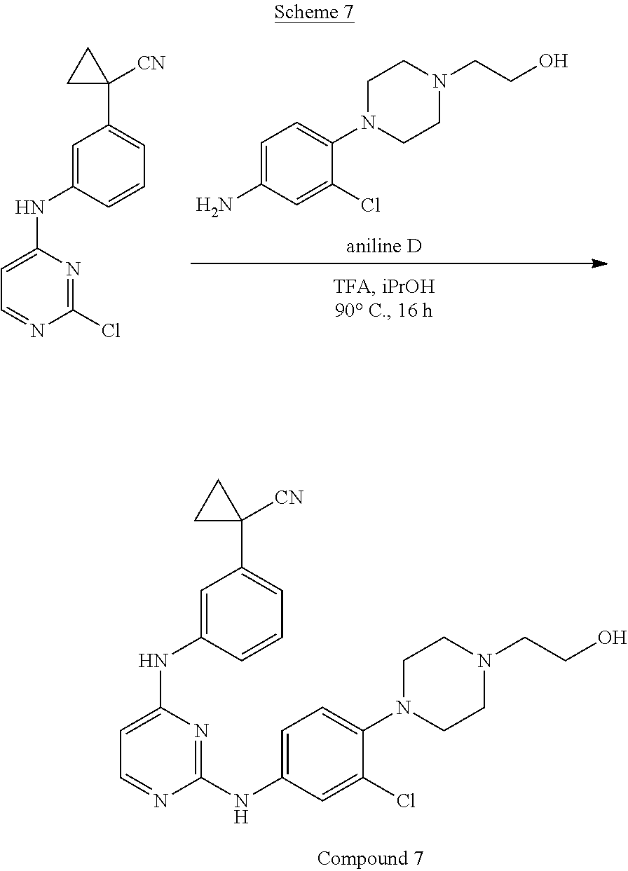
C1=C(NC2=NC(NC3=CC(C4([CN])CC4)=CC=C3)=CC=N2)C=C(Cl)C(N2CCN(CCO)CC2)=C1.C1=C(N)C=C(Cl)C(N2CCN(CCO)CC2)=C1.C1=C(NC2=CC=NC(Cl)=N2)C=CC=C1C1([CN])CC1
